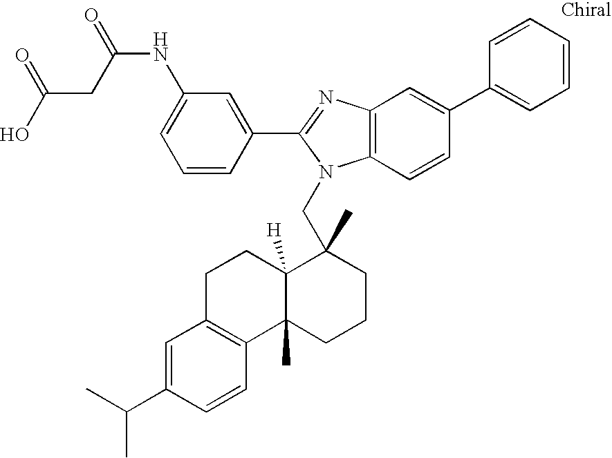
C1=CC(C2=NC3=C(N2CC2(C)C4([H])C(C)(CCC2)C2=C(CC4)C=C(C(C)C)C=C2)C=CC(C2=CC=CC=C2)=C3)=CC(NC(CC(O)=O)=O)=C1
